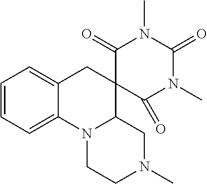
C1=CC=C2C(=C1)CC1(C3N2CCN(C)C3)C(=O)N(C)C(=O)N(C)C1=O
